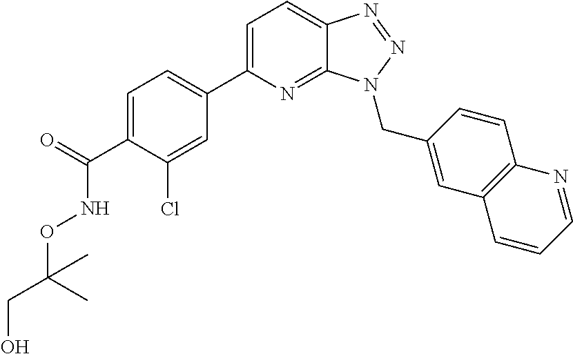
C1=C(C(=O)NOC(CO)(C)C)C(Cl)=CC(C2=CC=C3C(=N2)N(CC2=CC4=C(C=C2)N=CC=C4)N=N3)=C1
